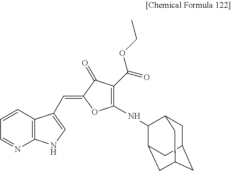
C1=CC2=C(N=C1)NC=C2C=C1OC(NC2C3CC4CC(CC2C4)C3)=C(C(=O)OCC)C1=O
